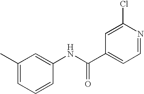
C1=CC(NC(C2=CC=NC(Cl)=C2)=O)=CC(C)=C1
